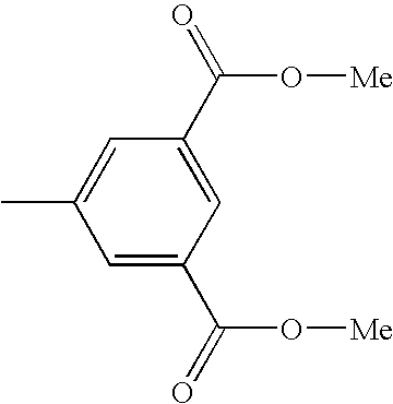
CC1=CC(C(O[Me])=O)=CC(C(O[Me])=O)=C1
